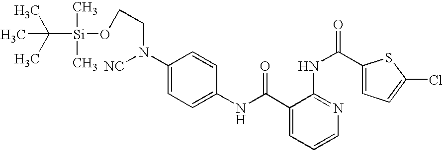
C1(NC(=O)C2=CC=CN=C2NC(=O)C2=CC=C(Cl)S2)=CC=C(N(CCO[Si](C(C)(C)C)(C)C)[NC])C=C1
